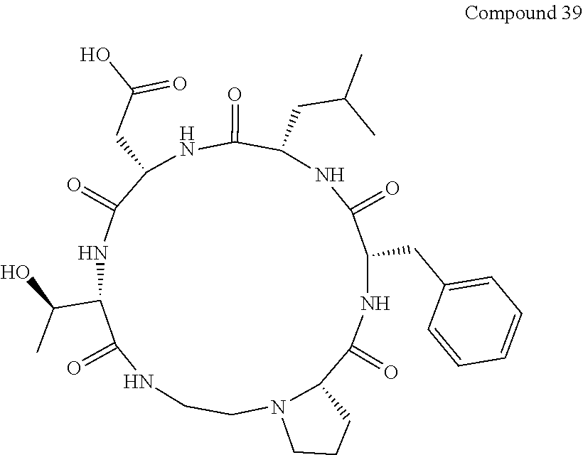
C1CN2C(C(=O)NC(CC3=CC=CC=C3)C(=O)NC(CC(C)C)C(=O)NC(CC(O)=O)C(=O)NC(C(O)C)C(=O)N1)CCC2
